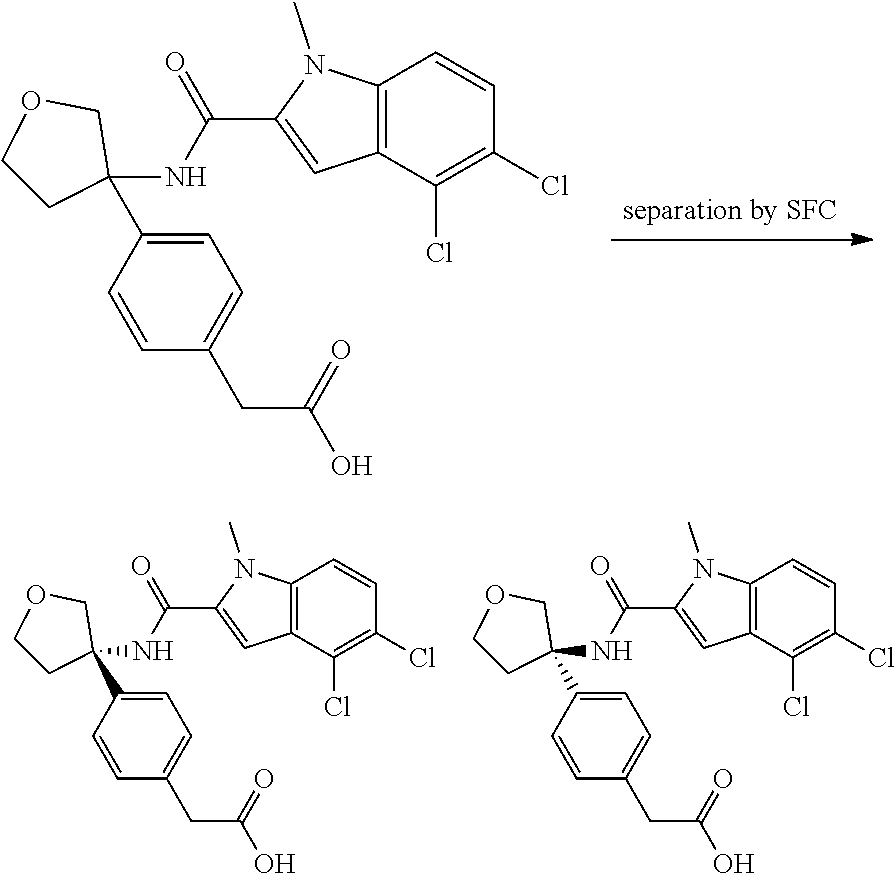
[separation by SFC].C12=C(C(Cl)=C(Cl)C=C1)C=C(C(=O)NC1(C3=CC=C(CC(=O)O)C=C3)COCC1)N2C.C12=C(C(Cl)=C(Cl)C=C1)C=C(C(=O)NC1(C3=CC=C(CC(=O)O)C=C3)COCC1)N2C.C12=C(C(Cl)=C(Cl)C=C1)C=C(C(=O)NC1(C3=CC=C(CC(=O)O)C=C3)COCC1)N2C
